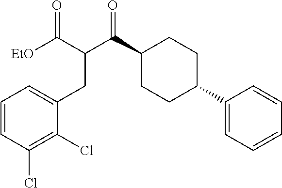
C1(C(C(CC2=CC=CC(Cl)=C2Cl)C(=O)[EtO])=O)CCC(C2=CC=CC=C2)CC1
